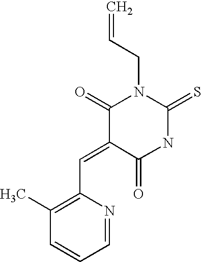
C(=C1C(=O)NC(=S)N(CC=C)C1=O)C1=C(C)C=CC=N1
